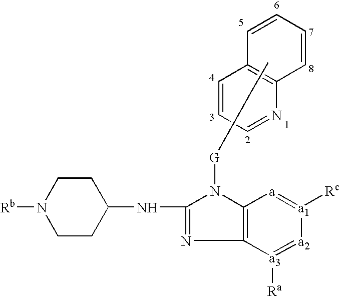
C1CC(NC2=NC3=C(N2[G]CCC)[a]=[a1]([Rc])[a2]=[a3]3[Ra])CCN1[Rb].C1=CC=CC2=C1C=CC=N2
